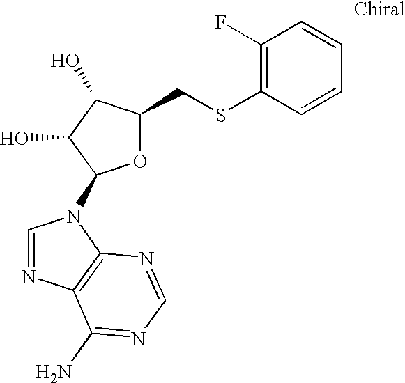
O1C(CSC2=C(F)C=CC=C2)C(O)C(O)C1N1C=NC2=C1N=CN=C2N
